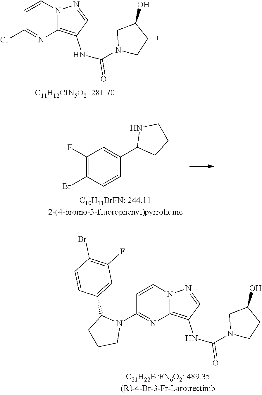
C1=CN2C(=C(NC(N3CCC(O)C3)=O)C=N2)N=C1N1C(C2=CC(F)=C(Br)C=C2)CCC1.C1(F)=C(Br)C=CC(C2CCCN2)=C1.C1=CN2C(=C(NC(N3CCC(O)C3)=O)C=N2)N=C1Cl
